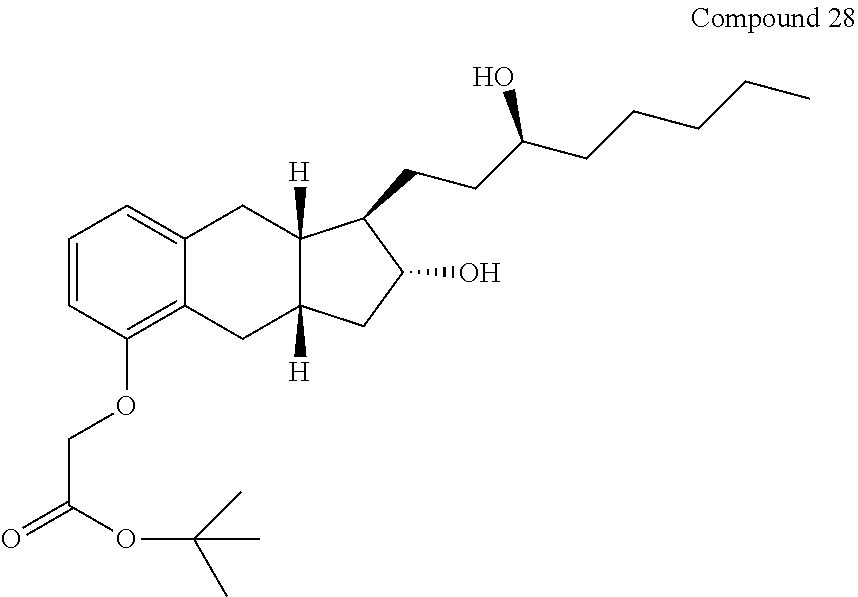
C1=CC(OCC(=O)OC(C)(C)C)=C2C(=C1)CC1([H])C([H])(C2)CC(O)C1CCC(CCCCC)O
